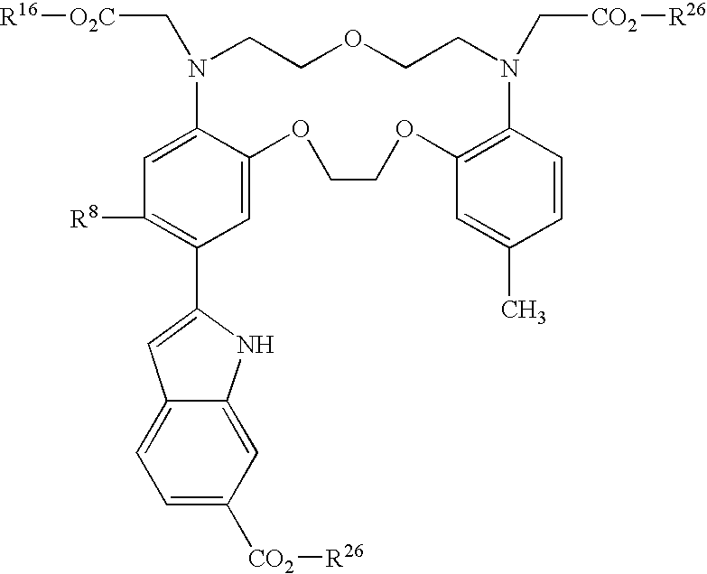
C1=C2C(=CC(C3=CC4=CC=C([CO2][R26])C=C4N3)=C1[R8])OCCOC1=C(C=CC(C)=C1)N(C[CO2][R26])CCOCCN2C[O2C][R16]
